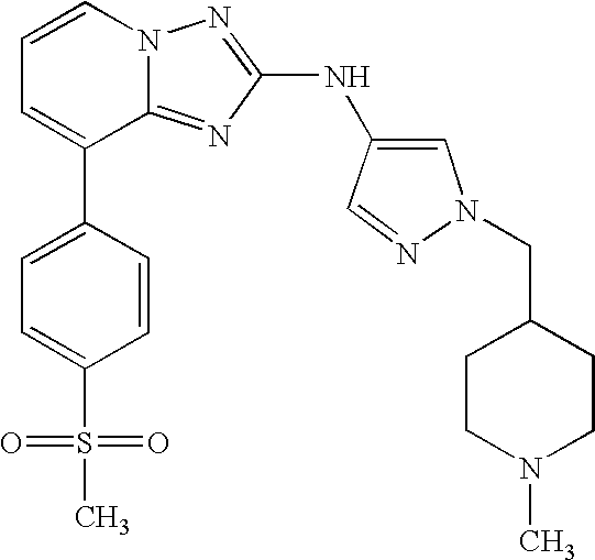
C1=CN2C(=NC(NC3=CN(CC4CCN(C)CC4)N=C3)=N2)C(C2=CC=C(S(=O)(=O)C)C=C2)=C1
